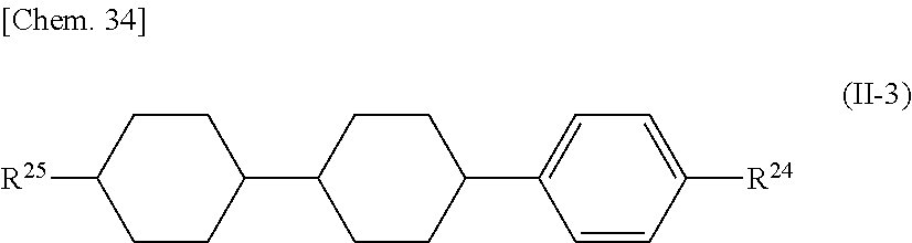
C1C(C2CCC([R25])CC2)CCC(C2=CC=C([R24])C=C2)C1
